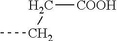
C(CC)[COOH]
